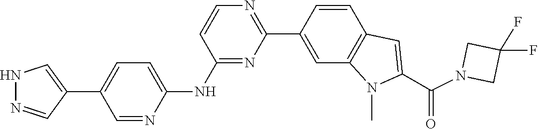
C1(F)(F)CN(C(C2=CC3=C(C=C(C4=NC=CC(NC5=CC=C(C6=CNN=C6)C=N5)=N4)C=C3)N2C)=O)C1
